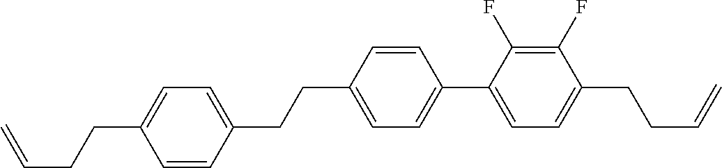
C(C1=CC=C(C2=CC=C(CCC=C)C(F)=C2F)C=C1)CC1=CC=C(CCC=C)C=C1
